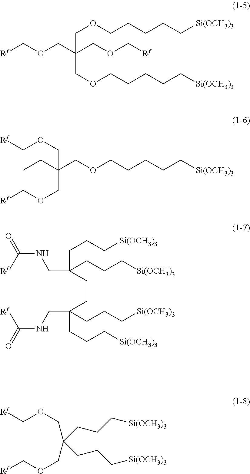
[Rf]COCC(COC[Rf])(COCCCCC[Si(OCH3)3])COCCCCC[Si(OCH3)3].[Rf]COCC(COCCCCC[Si(OCH3)3])(CC)COC[Rf].N(C([Rf])=O)CC(CCC[Si(OCH3)3])(CCC[Si(OCH3)3])CCC(CCC[Si(OCH3)3])(CNC(=O)[Rf])CCC[Si(OCH3)3].[Rf]COCC(CCC[Si(OCH3)3])(CCC[Si(OCH3)3])COC[Rf]
